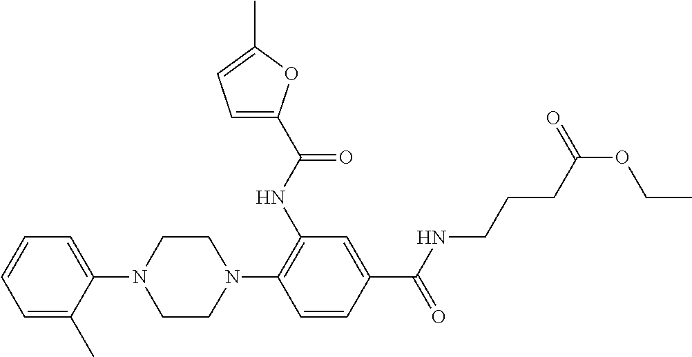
N1(C2=C(NC(=O)C3=CC=C(C)O3)C=C(C(NCCCC(OCC)=O)=O)C=C2)CCN(C2=CC=CC=C2C)CC1
